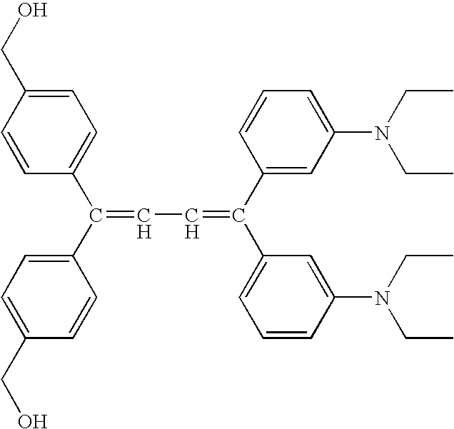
C1=CC(C(C2=CC=C(CO)C=C2)=CC=C(C2=CC=CC(N(CC)CC)=C2)C2=CC(N(CC)CC)=CC=C2)=CC=C1CO
